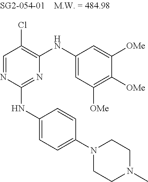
C1=NC(NC2=CC=C(N3CCN(C)CC3)C=C2)=NC(NC2=CC([OMe])=C([OMe])C([OMe])=C2)=C1Cl
